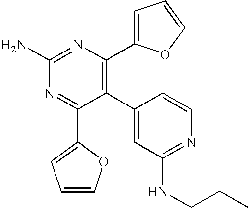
C1(C2=CC(NCCC)=NC=C2)=C(C2=CC=CO2)N=C(N)N=C1C1=CC=CO1
